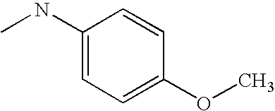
C1(NC)=CC=C(OC)C=C1
